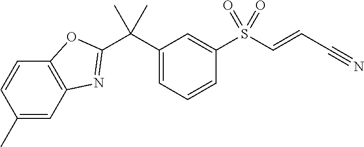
C1(C(C2=NC3=C(C=CC(C)=C3)O2)(C)C)=CC=CC(S(C=CC#N)(=O)=O)=C1
